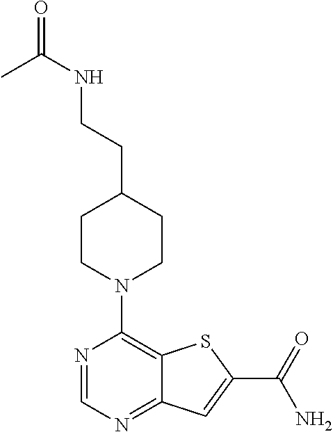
N1=CN=C2C(=C1N1CCC(CCNC(=O)C)CC1)SC(C(=O)N)=C2
